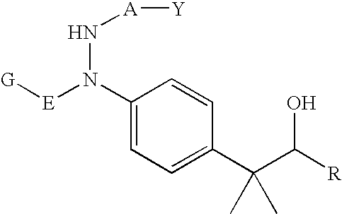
C1(N([E][G])N[A][Y])=CC=C(C(C(O)[R])(C)C)C=C1
